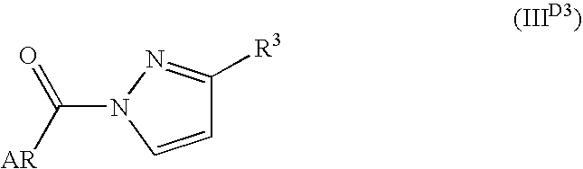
C1=CN(C([AR])=O)N=C1[R3]
